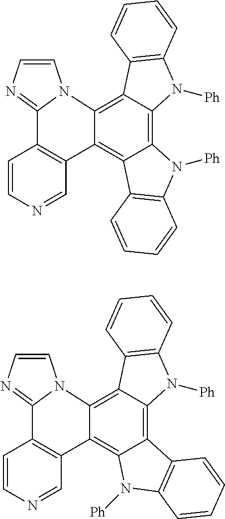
C12=C3C(=C4C(=C1C1=C(N2[Ph])C=CC=C1)C1=C(C=CN=C1)C1=NC=CN41)C1=C(N3[Ph])C=CC=C1.C12=C3C(=C4C(=C1N([Ph])C1=C2C=CC=C1)C1=C(C=CN=C1)C1=NC=CN41)C1=C(N3[Ph])C=CC=C1
